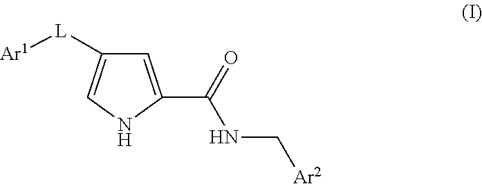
C1=C(C(=O)NC[Ar2])NC=C1[L][Ar1]
